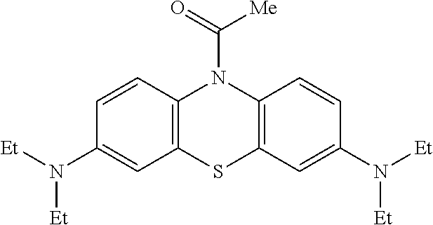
C12=C(C=CC(N([Et])[Et])=C1)N(C(=O)[Me])C1=C(S2)C=C(N([Et])[Et])C=C1
